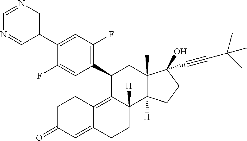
C1=NC=C(C2=CC(F)=C(C3C4=C5C(=CC(=O)CC5)CCC4([H])C4([H])C(C)(C3)C(O)(C#CC(C)(C)C)CC4)C=C2F)C=N1
